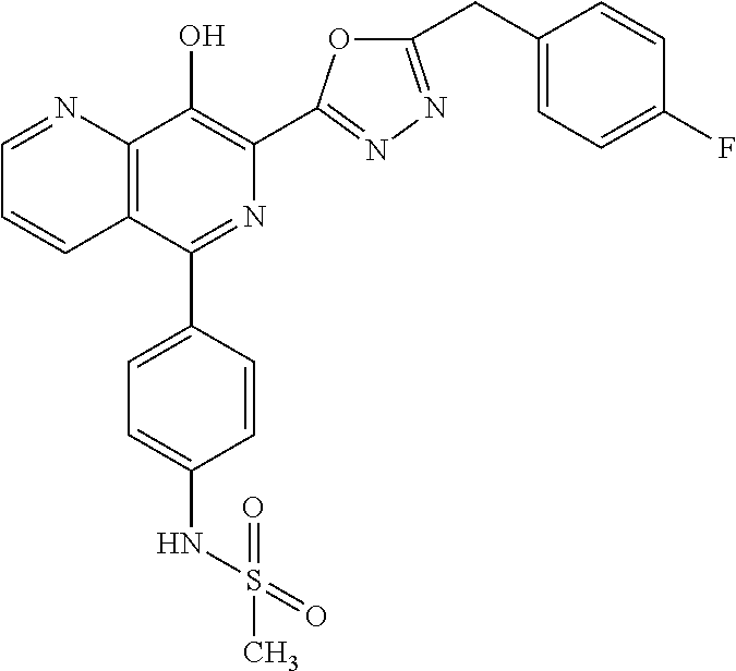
C1=NC2=C(C=C1)C(C1=CC=C(NS(=O)(=O)C)C=C1)=NC(C1=NN=C(CC3=CC=C(F)C=C3)O1)=C2O
